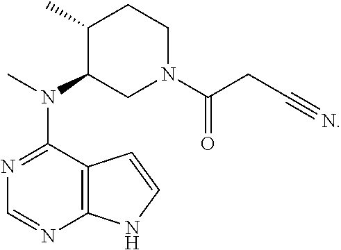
C1(C)C(N(C)C2=NC=NC3=C2C=CN3)CN(C(CC#N)=O)CC1
